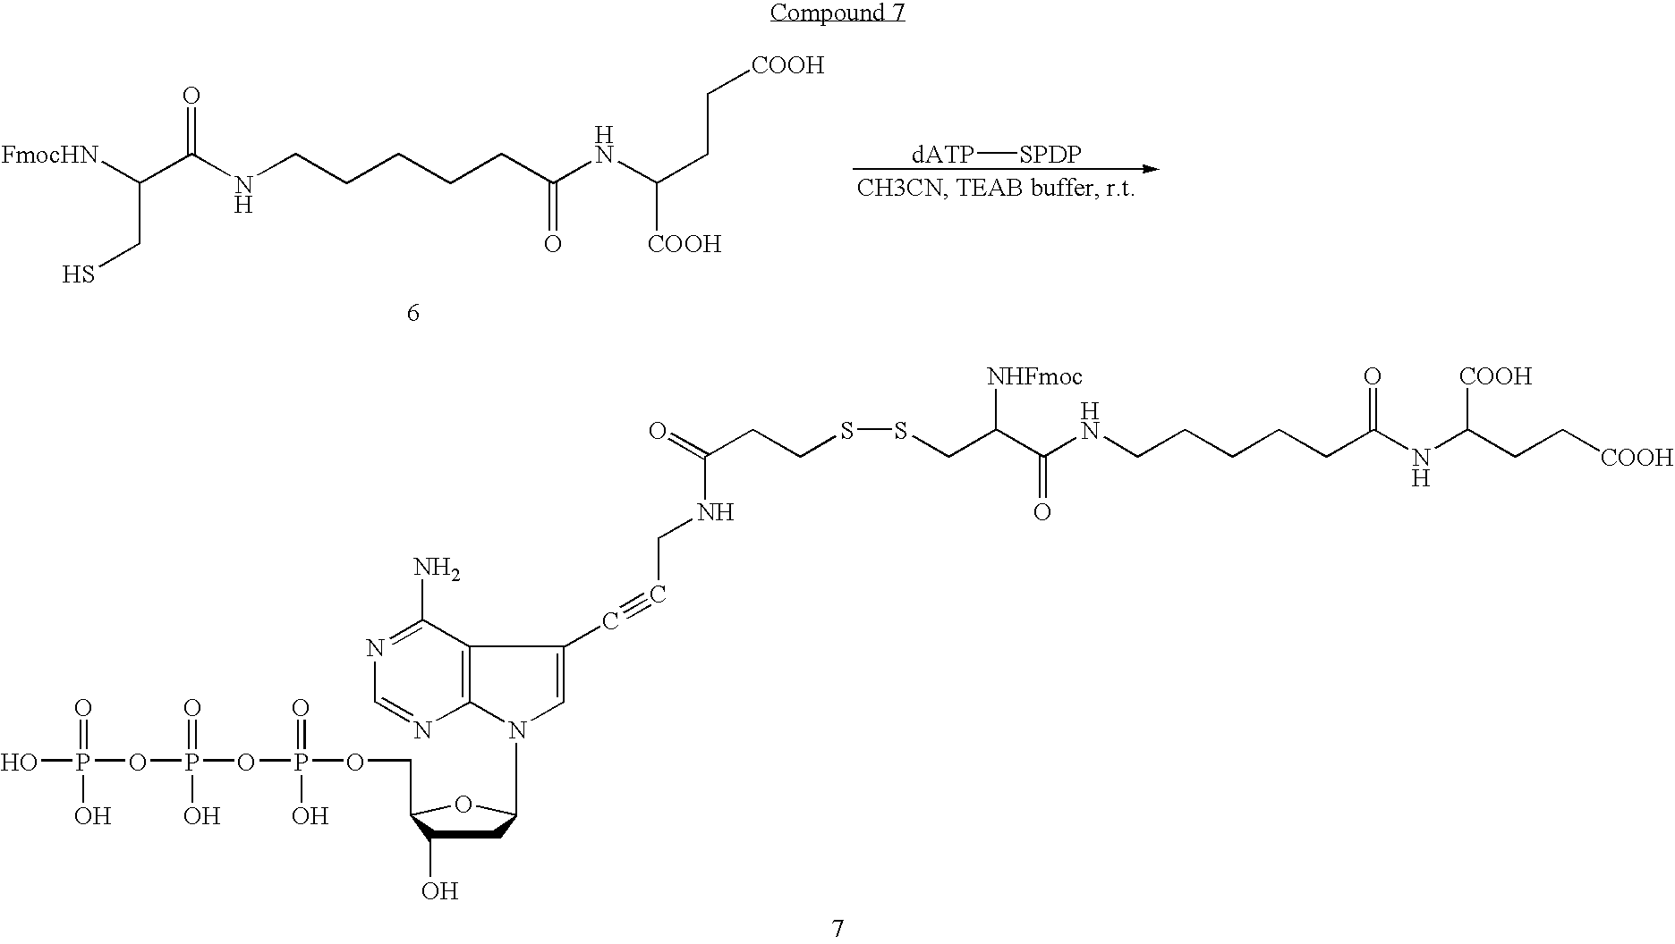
[dATP][SPDP].O=C(NCCCCCC(NC([COOH])CC[COOH])=O)C([FmocHN])CS.OP(OP(OP(OCC1C(O)CC(N2C3=C(C(N)=NC=N3)C(C#CCNC(CCSSCC(C(NCCCCCC(NC(CC[COOH])[COOH])=O)=O)[NHFmoc])=O)=C2)O1)(=O)O)(=O)O)(=O)O
